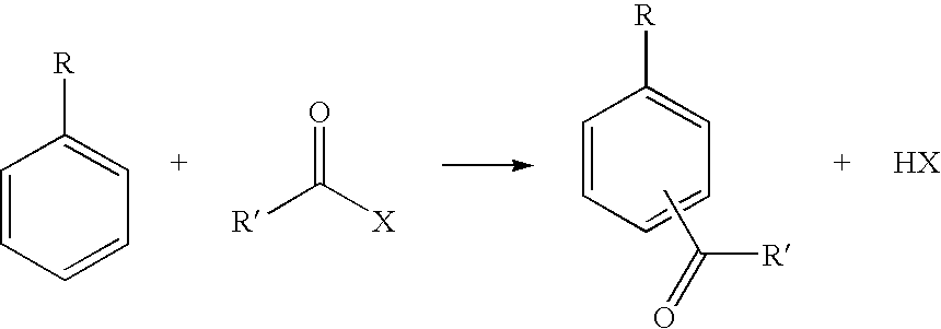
C1=CC=CC=C1[R].CC([R])=O.C1=CC=CC=C1[R].C([R])([X])=O
